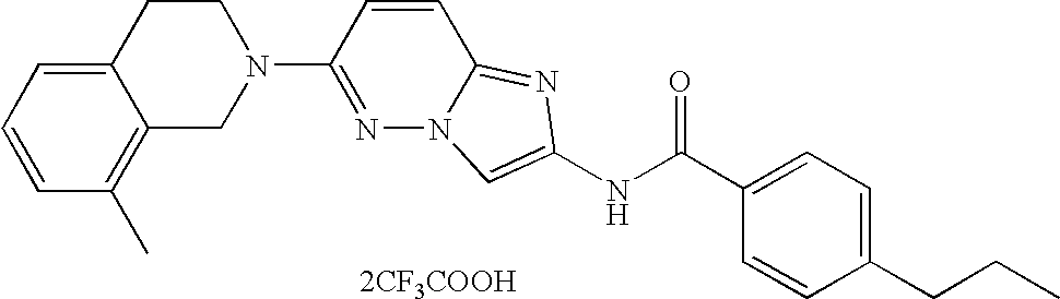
[2CF3COOH].C1=CC(CCC)=CC=C1C(NC1=CN2N=C(N3CCC4=CC=CC(C)=C4C3)C=CC2=N1)=O
